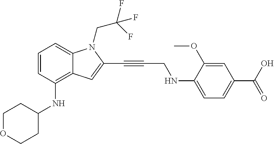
O1CCC(NC2=C3C(=CC=C2)N(CC(F)(F)F)C(C#CCNC2=CC=C(C(O)=O)C=C2OC)=C3)CC1
